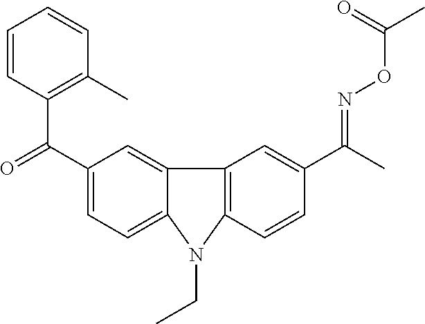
C1(C(=O)C2=C(C)C=CC=C2)=CC=C2C(=C1)C1=C(C=CC(C(C)=NOC(C)=O)=C1)N2CC
